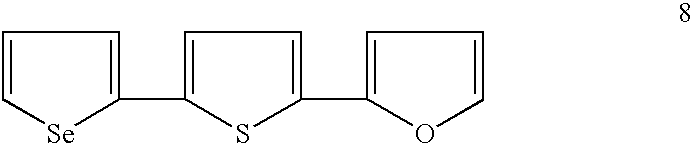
C1=C[Se]C(C2=CC=C(C3=CC=CO3)S2)=C1
